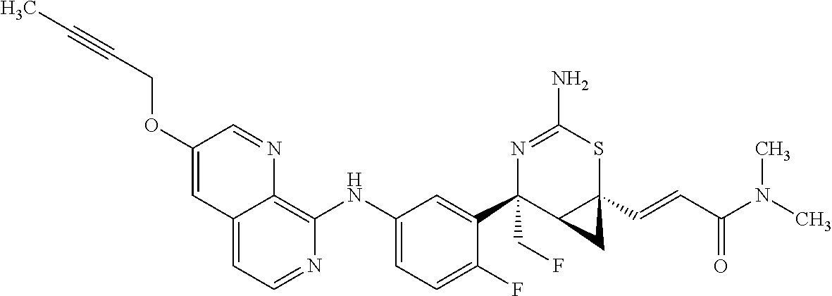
C12=CC=NC(NC3=CC=C(F)C(C4(CF)C5C(C=CC(N(C)C)=O)(SC(N)=N4)C5)=C3)=C1N=CC(OCC#CC)=C2
